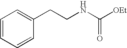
C1=CC=CC(CCNC(=O)[OEt])=C1
